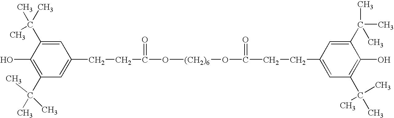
C1(C(C)(C)C)=C(O)C(C(C)(C)C)=CC(CCC(=O)O[(CH2)6]OC(CCC2=CC(C(C)(C)C)=C(O)C(C(C)(C)C)=C2)=O)=C1
